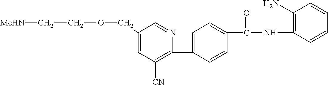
C1(COCC[MeHN])=CC([CN])=C(C2=CC=C(C(NC3=C(N)C=CC=C3)=O)C=C2)N=C1
